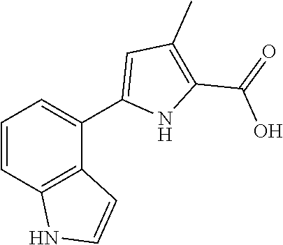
C1=CC2=C(C(C3=CC(C)=C(C(=O)O)N3)=C1)C=CN2
